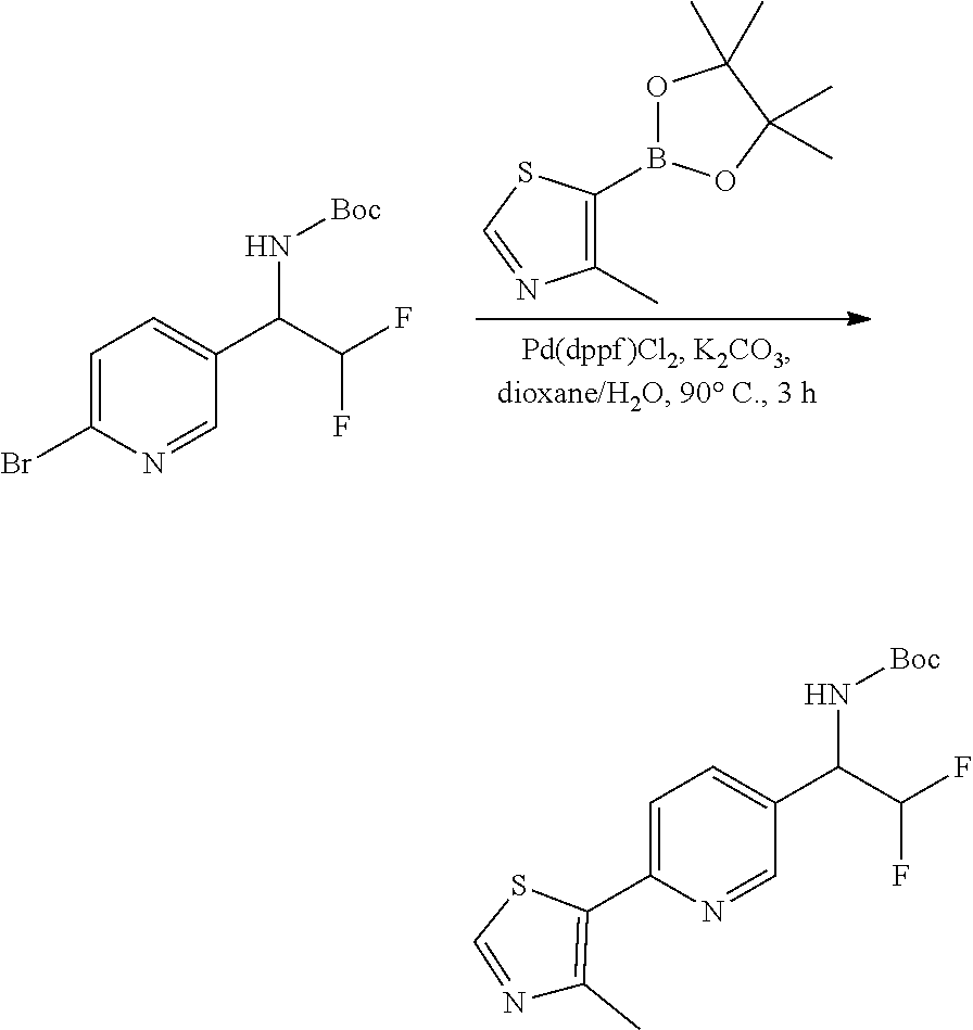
C1=C(Br)N=CC(C(C(F)F)N[Boc])=C1.C1(B2OC(C)(C)C(C)(C)O2)=C(C)N=CS1.N1=CSC(C2=CC=C(C(C(F)F)N[Boc])C=N2)=C1C
